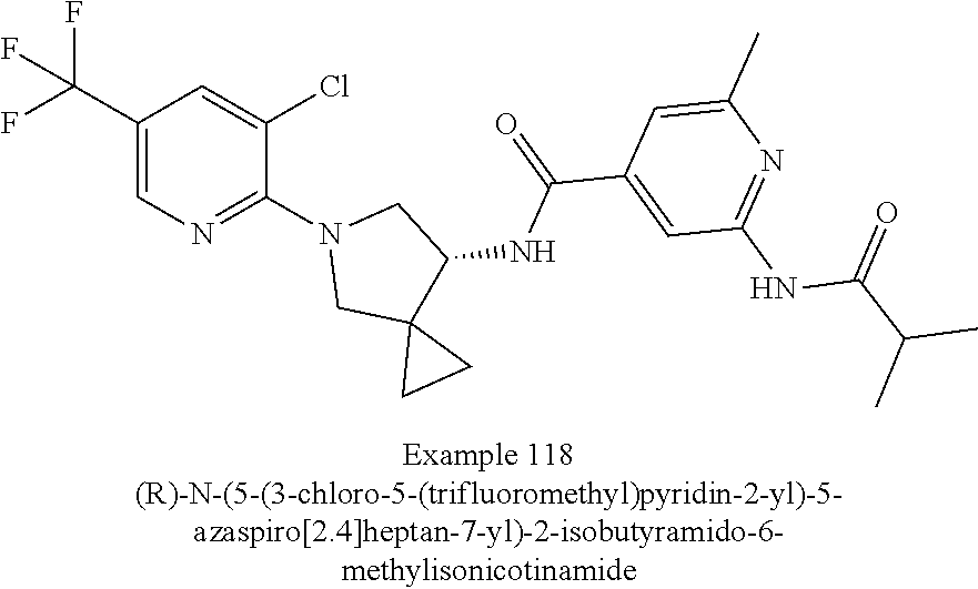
C1(C(F)(F)F)=CN=C(N2CC3(C(NC(C4=CC(NC(C(C)C)=O)=NC(C)=C4)=O)C2)CC3)C(Cl)=C1
